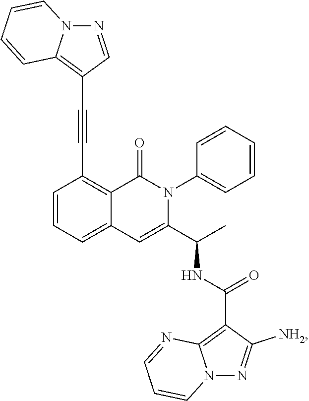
C(C1=C2C(=CC=C1)C=C(C(C)NC(C1=C3N(N=C1[NH2])C=CC=N3)=O)N(C1=CC=CC=C1)C2=O)#CC1=C2N(N=C1)C=CC=C2
